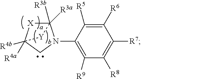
C1N(C2=C([R9])C([R8])=C([R7])C([R6])=C2[R5])C2([R3b])([R3a])[X]C1([R4a])([R4b])[Y]2
